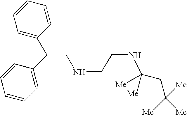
C(CNCCNC([Me])(CC([Me])([Me])[Me])[Me])(C1=CC=CC=C1)C1=CC=CC=C1
